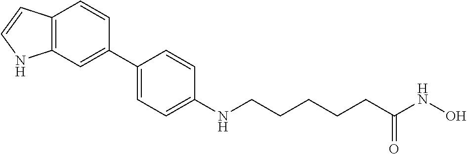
C1(C2=CC3=C(C=C2)C=CN3)=CC=C(NCCCCCC(NO)=O)C=C1
